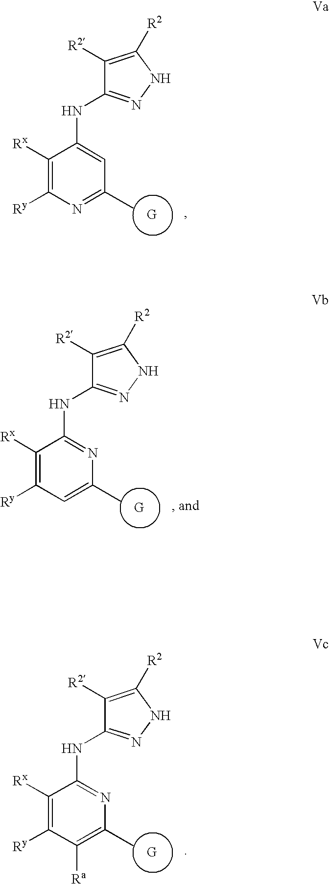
C1([R2])=C([R2])NN=C1NC1=CC(C)=NC([Ry])=C1[Rx].[G].C1([R2])=C([R2])NN=C1NC1=NC(C)=CC([Ry])=C1[Rx].[G].C1([R2])=C([R2])NN=C1NC1=NC(C)=C([Ra])C([Ry])=C1[Rx].[G]
